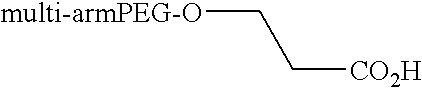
[multi-armPEG-O]CC[CO2H]
